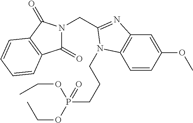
C1=CC(OC)=CC2=C1N(CCCP(OCC)(OCC)=O)C(CN1C(=O)C3=C(C1=O)C=CC=C3)=N2
